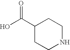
C1(C(O)=O)CCNCC1
